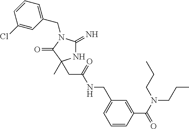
N1C(=N)N(CC2=CC=CC(Cl)=C2)C(=O)C1(C)CC(NCC1=CC=CC(C(=O)N(CCC)CCC)=C1)=O
